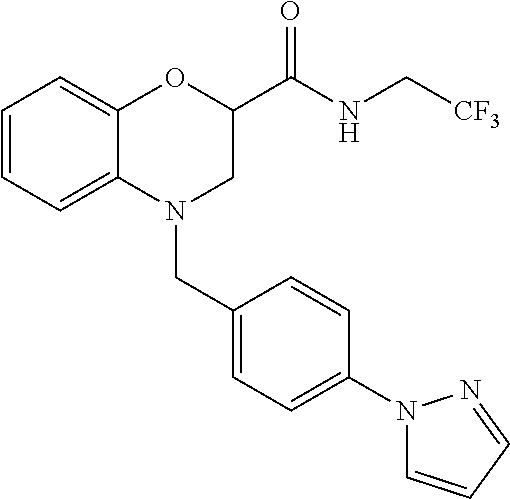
C1=CC=C2C(=C1)OC(C(NC[CF3])=O)CN2CC1=CC=C(N2C=CC=N2)C=C1
